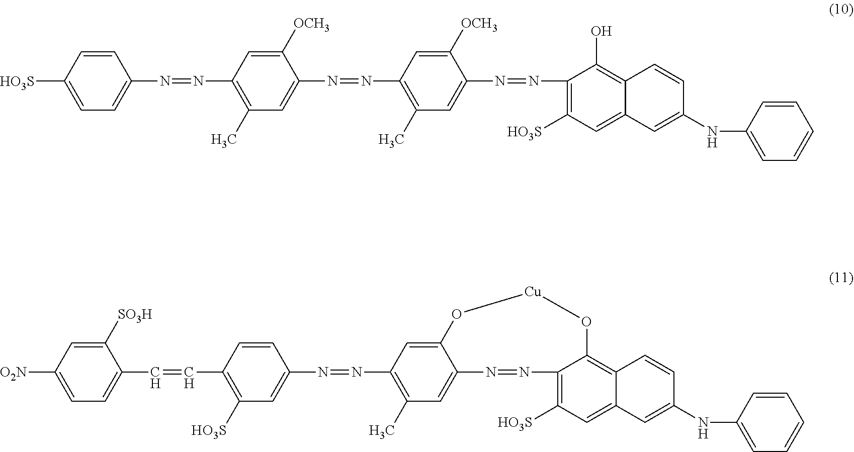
[HO3S]C1=CC=C(N=NC2=C(C)C=C(N=NC3=C(C)C=C(N=NC4=C([HO3S])C=C5C(=C4O)C=CC(NC4=CC=CC=C4)=C5)C([OCH3])=C3)C([OCH3])=C2)C=C1.[O2N]C1=CC=C(C=CC2=C([HO3S])C=C(N=NC3=C(C)C=C4C(=C3)O[Cu]OC3=C5C(=CC([HO3S])=C3N=N4)C=C(NC3=CC=CC=C3)C=C5)C=C2)C([SO3H])=C1
